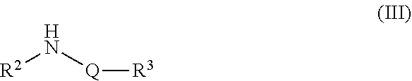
[R2]N[Q][R3]
